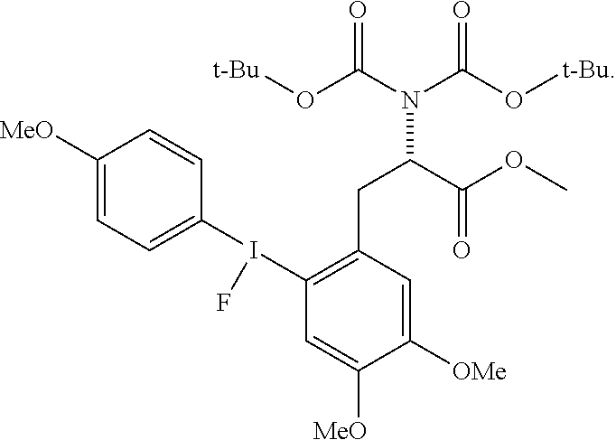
N(C(C(OC)=O)CC1=C(I(F)C2=CC=C([MeO])C=C2)C=C([MeO])C([OMe])=C1)(C(O[t-Bu])=O)C(O[t-Bu])=O
